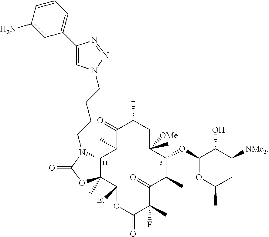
C1(=O)C(C)CC(C)([OMe])C(OC2OC(C)CC([NMe2])C2O)C(C)C(=O)C(C)(F)C(=O)OC([Et])C2(C)C(C1C)N(CCCCN1C=C(C3=CC=CC(N)=C3)N=N1)C(=O)O2
